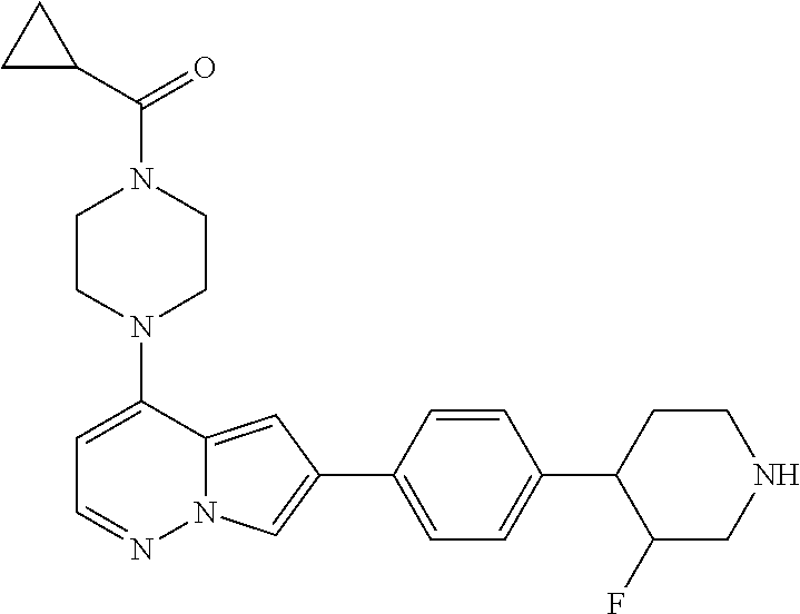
N1(C2=CC=NN3C2=CC(C2=CC=C(C4C(F)CNCC4)C=C2)=C3)CCN(C(C2CC2)=O)CC1
